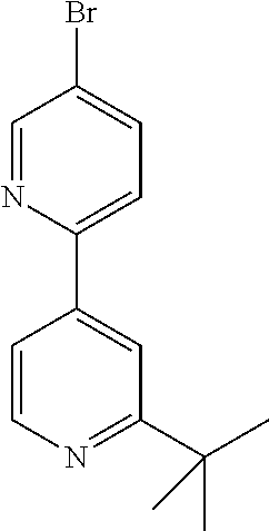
C1=C(C2=CC=C(Br)C=N2)C=CN=C1C(C)(C)C
